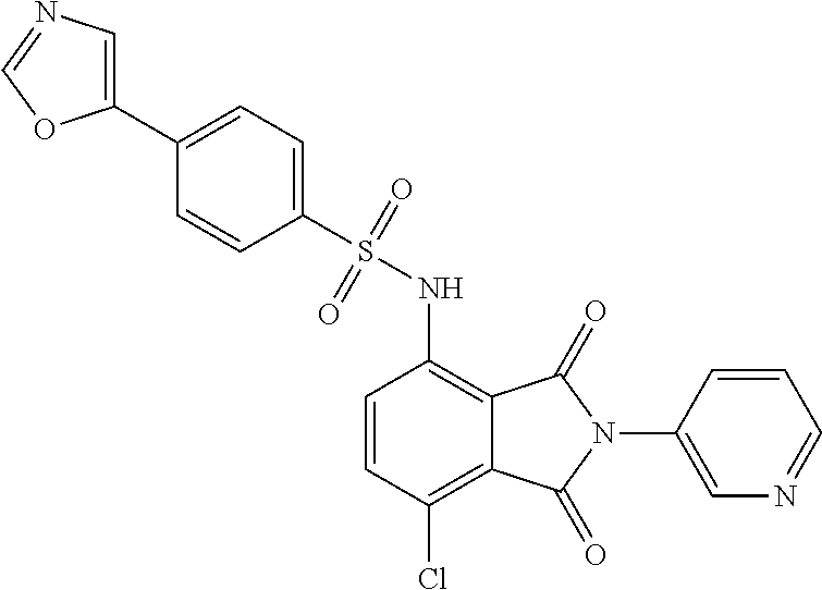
C1(N2C(=O)C3=C(NS(=O)(=O)C4=CC=C(C5=CN=CO5)C=C4)C=CC(Cl)=C3C2=O)=CN=CC=C1
